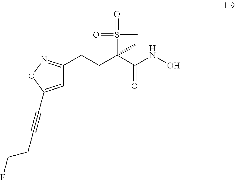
C1=C(C#CCCF)ON=C1CCC(C(NO)=O)(S(=O)(C)=O)C
